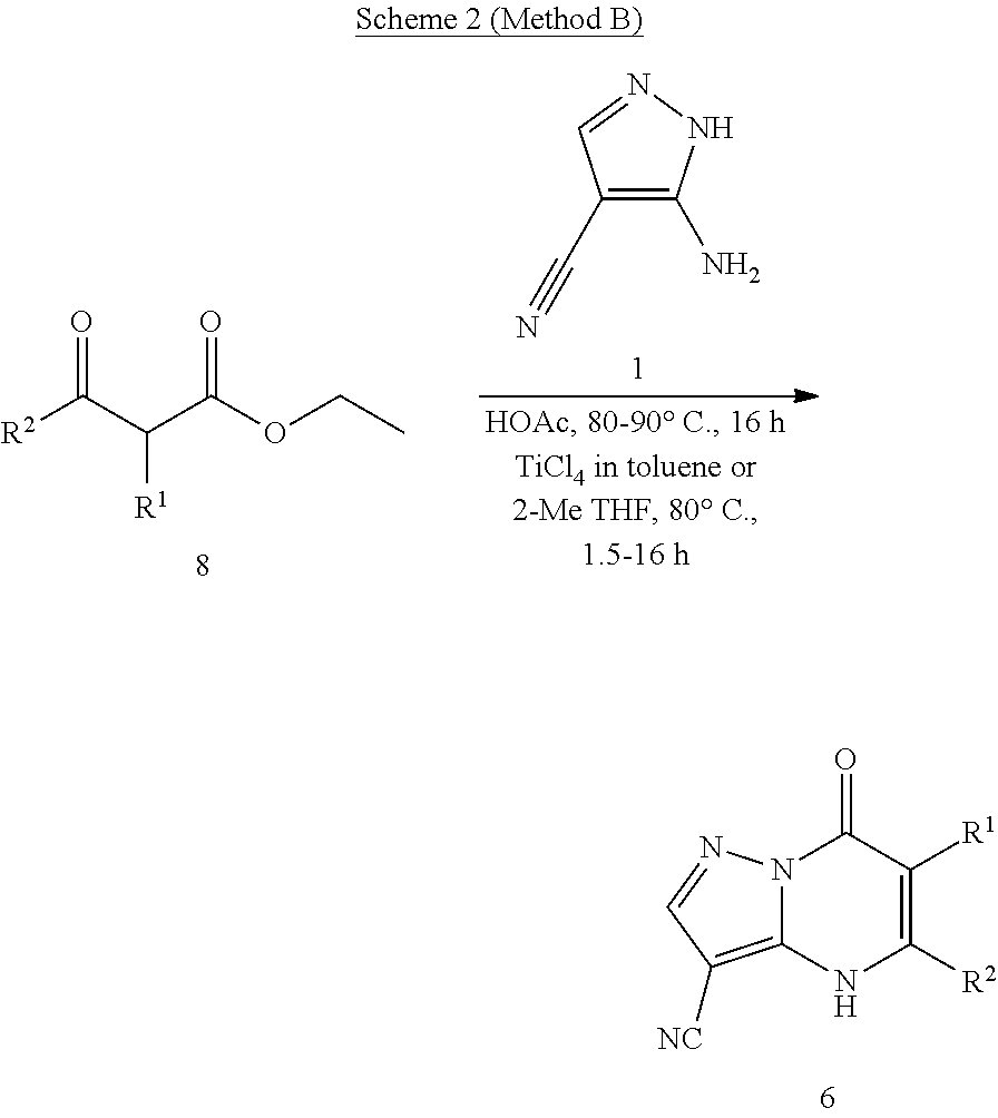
N12C(=C([NC])C=N1)NC([R2])=C([R1])C2=O.[R2]C(C(C(OCC)=O)[R1])=O.C1(C#N)=C(N)NN=C1
